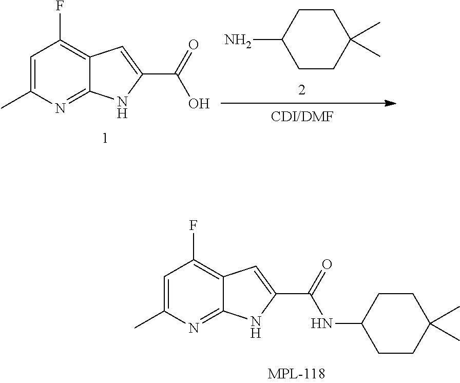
C1CC(C)(C)CCC1N.C1=C(C)N=C2C(=C1F)C=C(C(=O)O)N2.C1=C(C)N=C2C(=C1F)C=C(C(=O)NC1CCC(C)(C)CC1)N2
